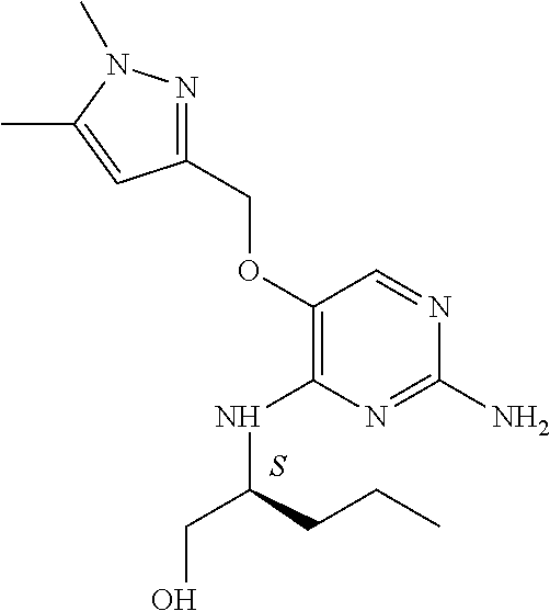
C1(N)=NC(NC(CO)CCC)=C(OCC2=NN(C)C(C)=C2)C=N1.S
